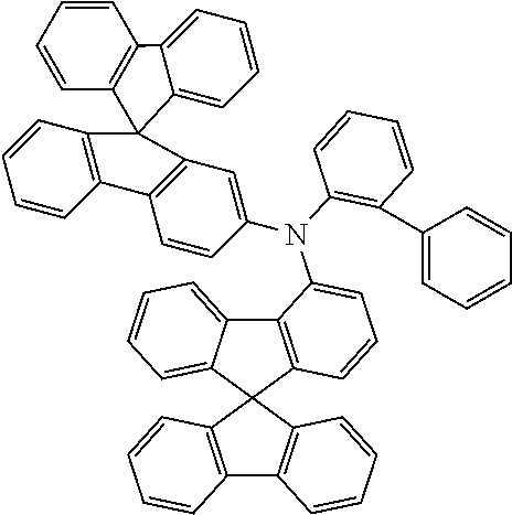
C12=C(C3(C4=CC=CC=C14)C1=C(C4=C3C=CC=C4)C=CC=C1)C=CC=C2N(C1=C(C2=CC=CC=C2)C=CC=C1)C1=CC2=C(C=C1)C1=C(C=CC=C1)C21C2=C(C=CC=C2)C2=CC=CC=C12
